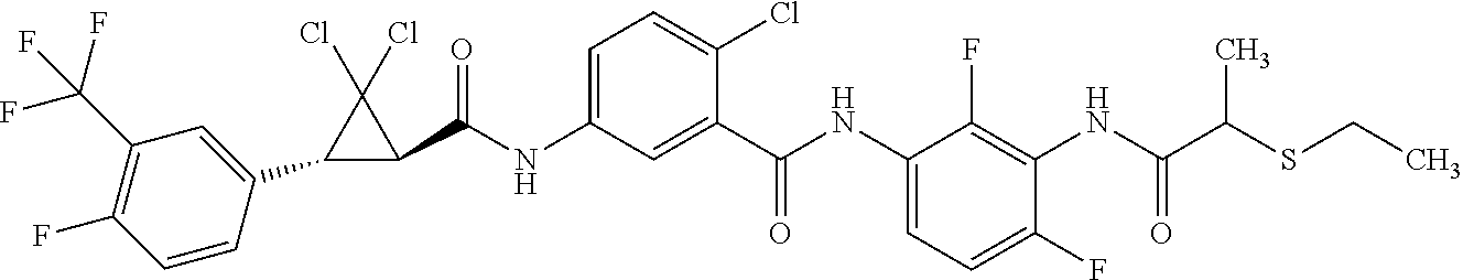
C1(C2=CC(C(F)(F)F)=C(F)C=C2)C(C(NC2=CC=C(Cl)C(C(NC3=CC=C(F)C(NC(C(SCC)C)=O)=C3F)=O)=C2)=O)C1(Cl)Cl
